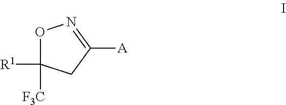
O1C([R1])([F3C])CC([A])=N1
